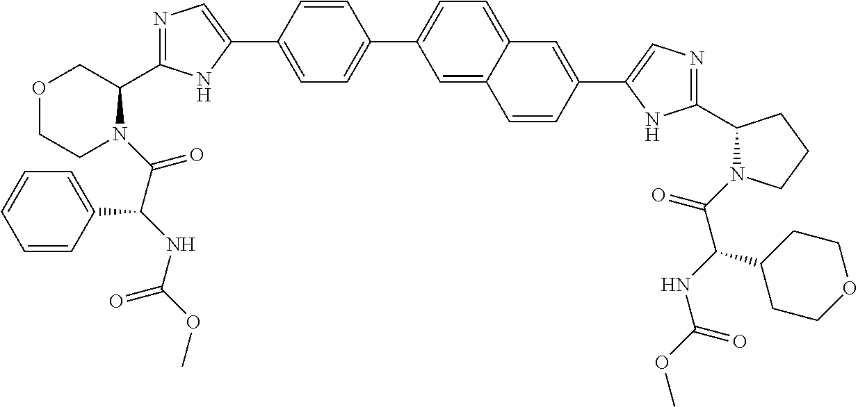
N1=C(C2COCCN2C(=O)C(NC(=O)OC)C2=CC=CC=C2)NC(C2=CC=C(C3=CC=C4C(=C3)C=CC(C3=CN=C(C5N(C(=O)C(NC(OC)=O)C6CCOCC6)CCC5)N3)=C4)C=C2)=C1
